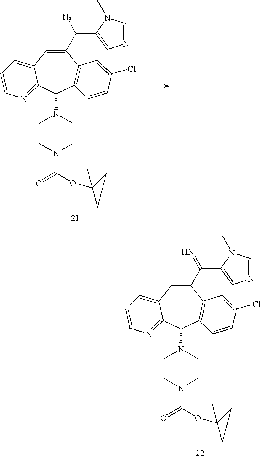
C1(C(=N)C2=CN=CN2C)=CC2=CC=CN=C2C(N2CCN(C(=O)OC3(C)CC3)CC2)C2=C1C=C(Cl)C=C2.C1(C([N3])C2=CN=CN2C)=CC2=CC=CN=C2C(N2CCN(C(=O)OC3(C)CC3)CC2)C2=C1C=C(Cl)C=C2
